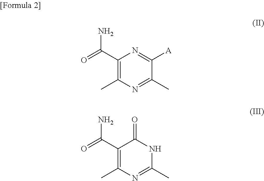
C1(C(=O)N)=C(C)N=C(C)C([A])=N1.C1(C(=O)N)=C(C)N=C(C)NC1=O
